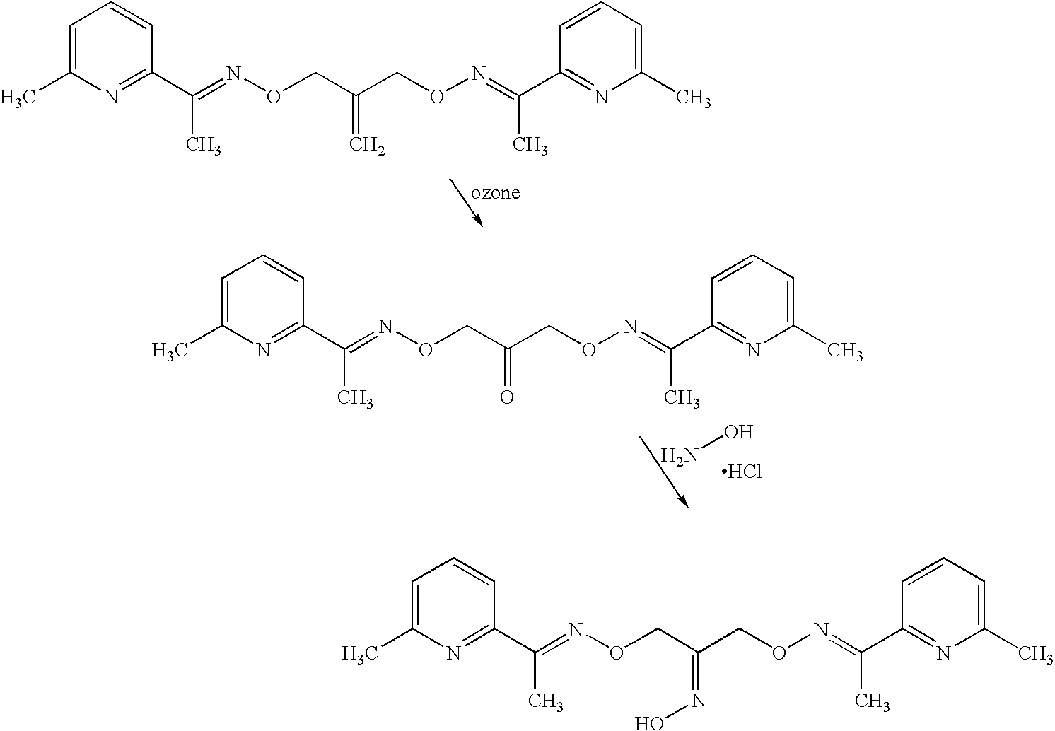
C1=C(C)N=C(C(=NOCC(CON=C(C2=NC(C)=CC=C2)C)=C)C)C=C1.Cl.NO.C1=C(C)N=C(C(=NOCC(CON=C(C2=NC(C)=CC=C2)C)=O)C)C=C1.C1=C(C)N=C(C(=NOCC(CON=C(C2=NC(C)=CC=C2)C)=NO)C)C=C1
